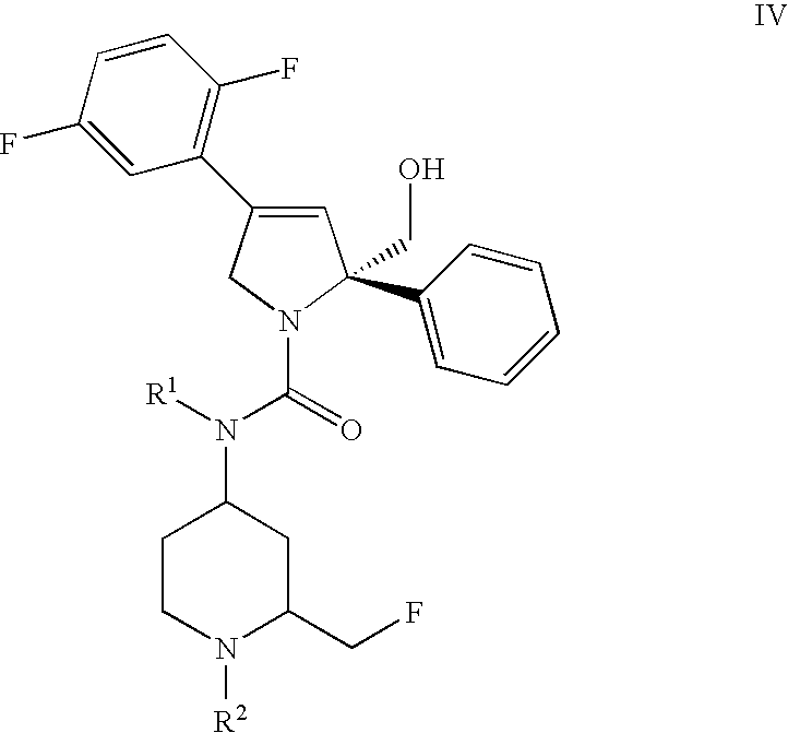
C1=CC(F)=CC(C2=CC(CO)(C3=CC=CC=C3)N(C(=O)N([R1])C3CCN([R2])C(CF)C3)C2)=C1F
